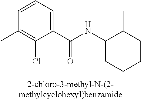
C1(C(NC2C(C)CCCC2)=O)=CC=CC(C)=C1Cl
